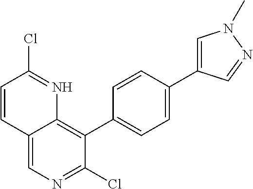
C12=CN=C(Cl)C(C3=CC=C(C4=CN(C)N=C4)C=C3)=C1N=C(Cl)C=C2
